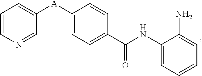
C1=CN=CC([A]C2=CC=C(C(NC3=CC=CC=C3N)=O)C=C2)=C1
